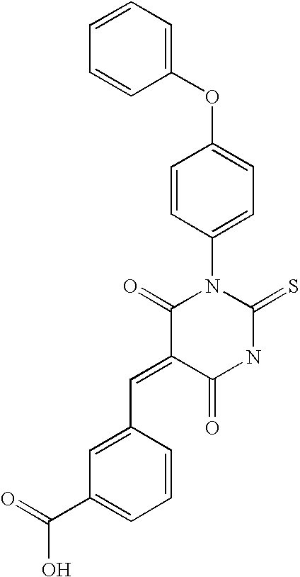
O=C1C(=CC2=CC(C(=O)O)=CC=C2)C(=O)N(C2=CC=C(OC3=CC=CC=C3)C=C2)C(=S)N1
